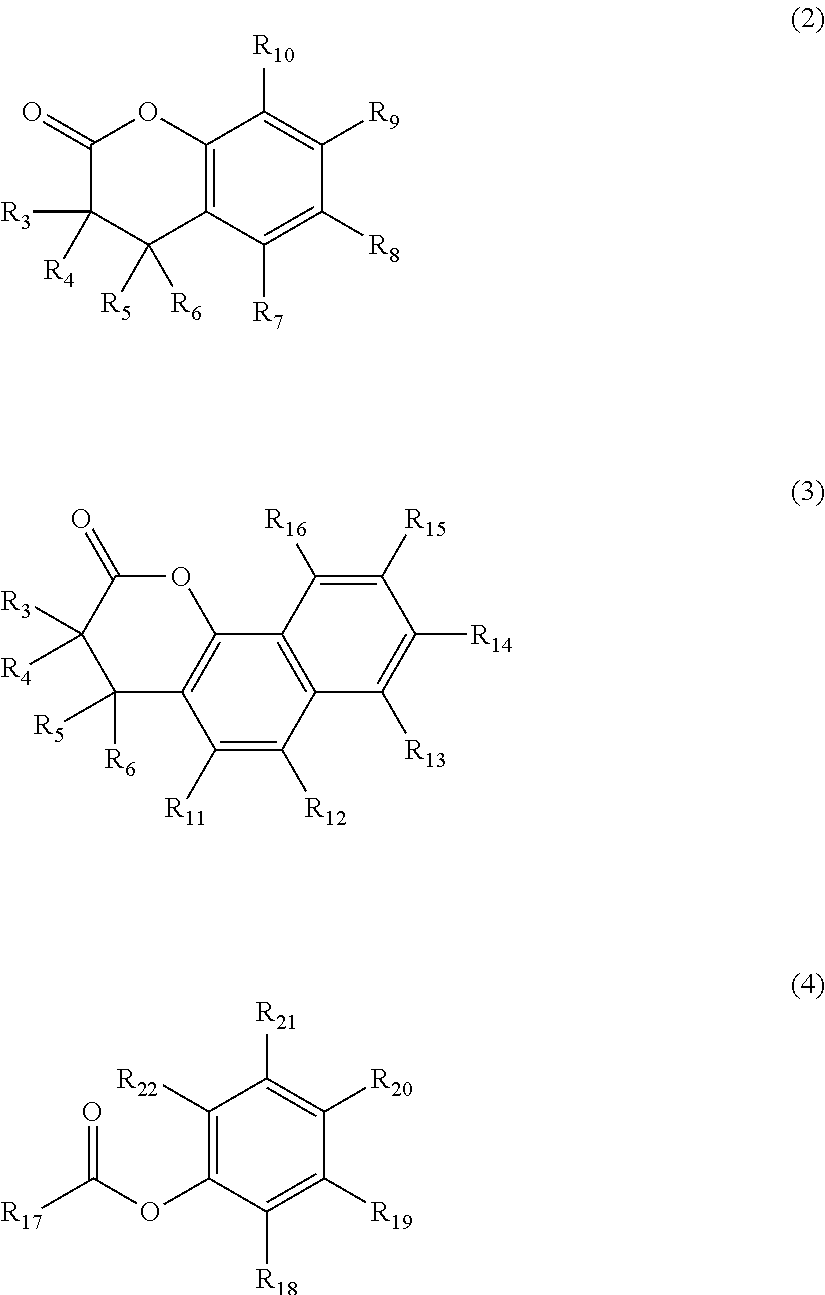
C12=C(C([R7])=C([R8])C([R9])=C1[R10])C([R5])([R6])C([R3])([R4])C(=O)O2.C1([R11])=C([R12])C2=C(C3=C1C([R6])([R5])C([R3])([R4])C(=O)O3)C([R16])=C([R15])C([R14])=C2[R13].C1([R22])=C(OC(=O)[R17])C([R18])=C([R19])C([R20])=C1[R21]
